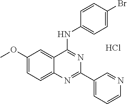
C1(OC)=CC=C2C(=C1)C(NC1=CC=C(Br)C=C1)=NC(C1=CC=CN=C1)=N2.Cl
